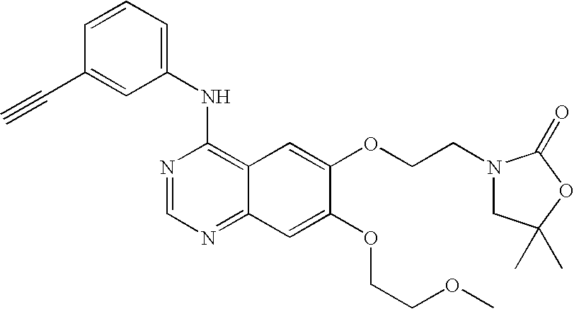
C1=CC=C(NC2=C3C(=NC=N2)C=C(OCCOC)C(OCCN2CC(C)(C)OC2=O)=C3)C=C1C#C
